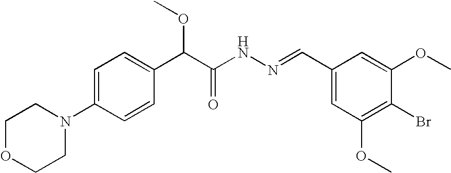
C1=C(N2CCOCC2)C=CC(C(C(NN=CC2=CC(OC)=C(Br)C(OC)=C2)=O)OC)=C1
